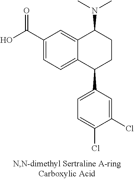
C12=CC(C(O)=O)=CC=C1C(C1=CC=C(Cl)C(Cl)=C1)CCC2N(C)C
